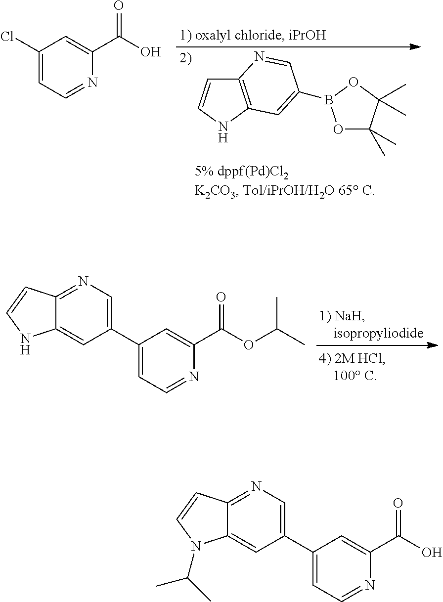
C12=C(NC=C1)C=C(B1OC(C)(C)C(C)(C)O1)C=N2.C1(Cl)=CC=NC(C(=O)O)=C1.C1(C2=CC=NC(C(OC(C)C)=O)=C2)=CN=C2C(=C1)NC=C2.C1(C2=CC=NC(C(O)=O)=C2)=CN=C2C(=C1)N(C(C)C)C=C2
